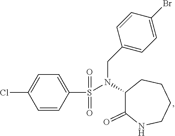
C1=CC(S(=O)(=O)N(C2C(=O)NCCCC2)CC2=CC=C(Br)C=C2)=CC=C1Cl
